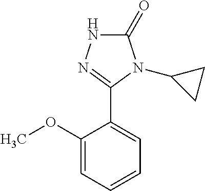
C1(C2=NNC(=O)N2C2CC2)=CC=CC=C1OC
